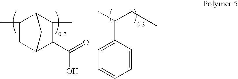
C12C3(C(=O)O)C1CC(C3C)C2C.C1=C(C(CC)C)C=CC=C1
